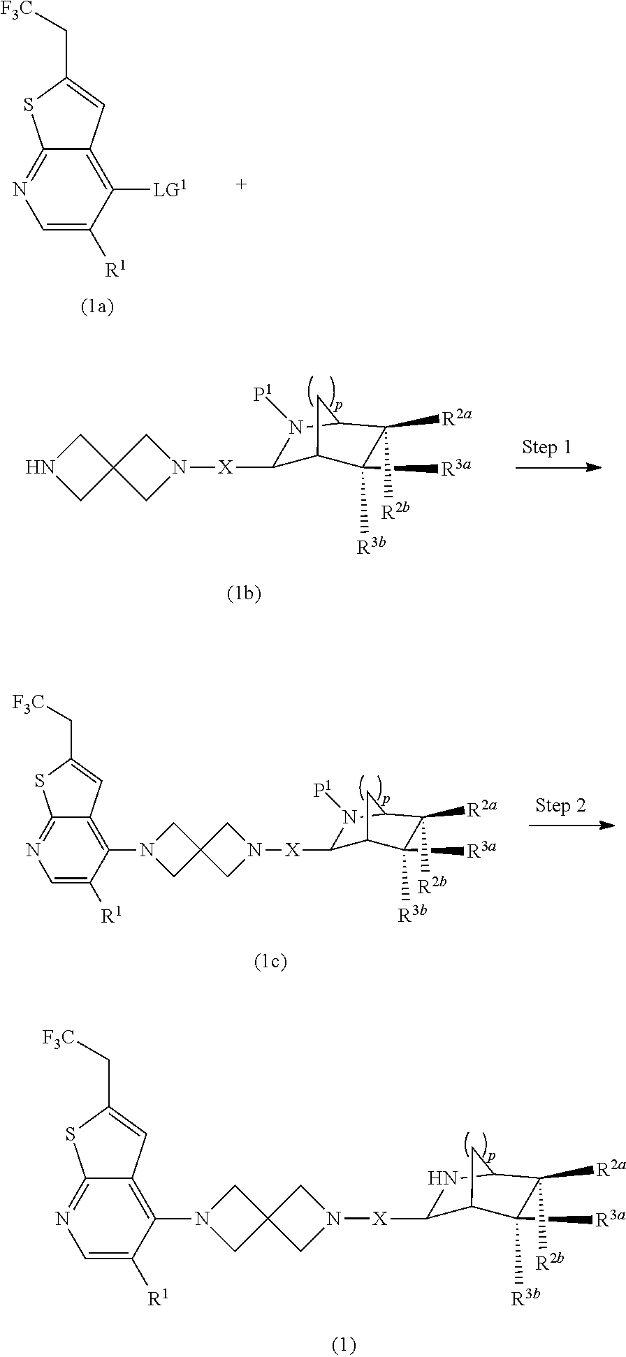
C1=C([R1])C([LG1])=C2C(=N1)SC(C[F3C])=C2.C1C2(CN1)CN([X]C1N([P1])C3C([R2a])([R2b])C([R3a])([R3b])C1C3)C2.C1=C([R1])C(N2CC3(C2)CN([X]C2N([P1])C4C([R2a])([R2b])C([R3a])([R3b])C2C4)C3)=C2C(=N1)SC(C[F3C])=C2.C1=C([R1])C(N2CC3(C2)CN([X]C2NC4C([R2a])([R2b])C([R3a])([R3b])C2C4)C3)=C2C(=N1)SC(C[F3C])=C2
